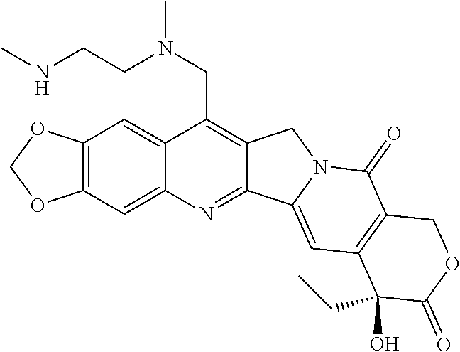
O1COC2=C1C=C1C(CN(CCNC)C)=C3C(=NC1=C2)C1=CC2=C(C(=O)N1C3)COC(=O)C2(CC)O
